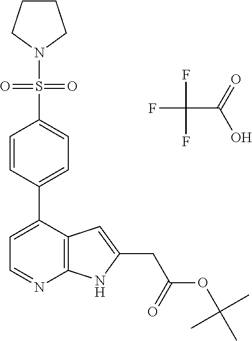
C1=CC(C2=CC=NC3=C2C=C(CC(OC(C)(C)C)=O)N3)=CC=C1S(=O)(=O)N1CCCC1.FC(F)(F)C(=O)O
